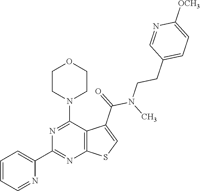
C1=CC=NC(C2=NC3=C(C(N4CCOCC4)=N2)C(C(=O)N(C)CCC2=CC=C([OCH3])N=C2)=CS3)=C1
